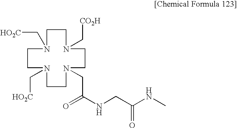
C1CN(C[CO2H])CCN(CC(NCC(NC)=O)=O)CCN(C[HO2C])CCN1C[HO2C]
